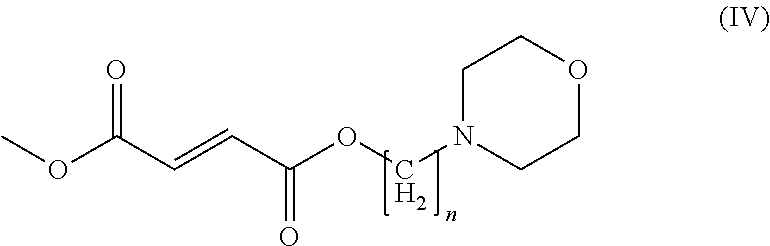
O(C(C=CC(OCN1CCOCC1)=O)=O)C
